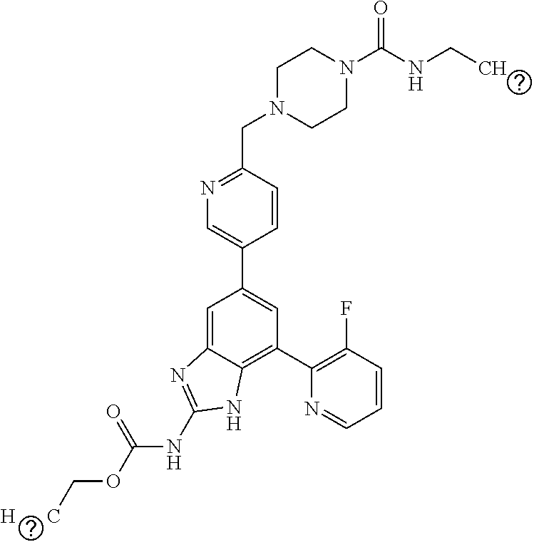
C1=CC(CN2CCN(C(NCC)=O)CC2)=NC=C1C1=CC(C2=C(F)C=CC=N2)=C2C(=C1)N=C(NC(OC[H      C])=O)N2
